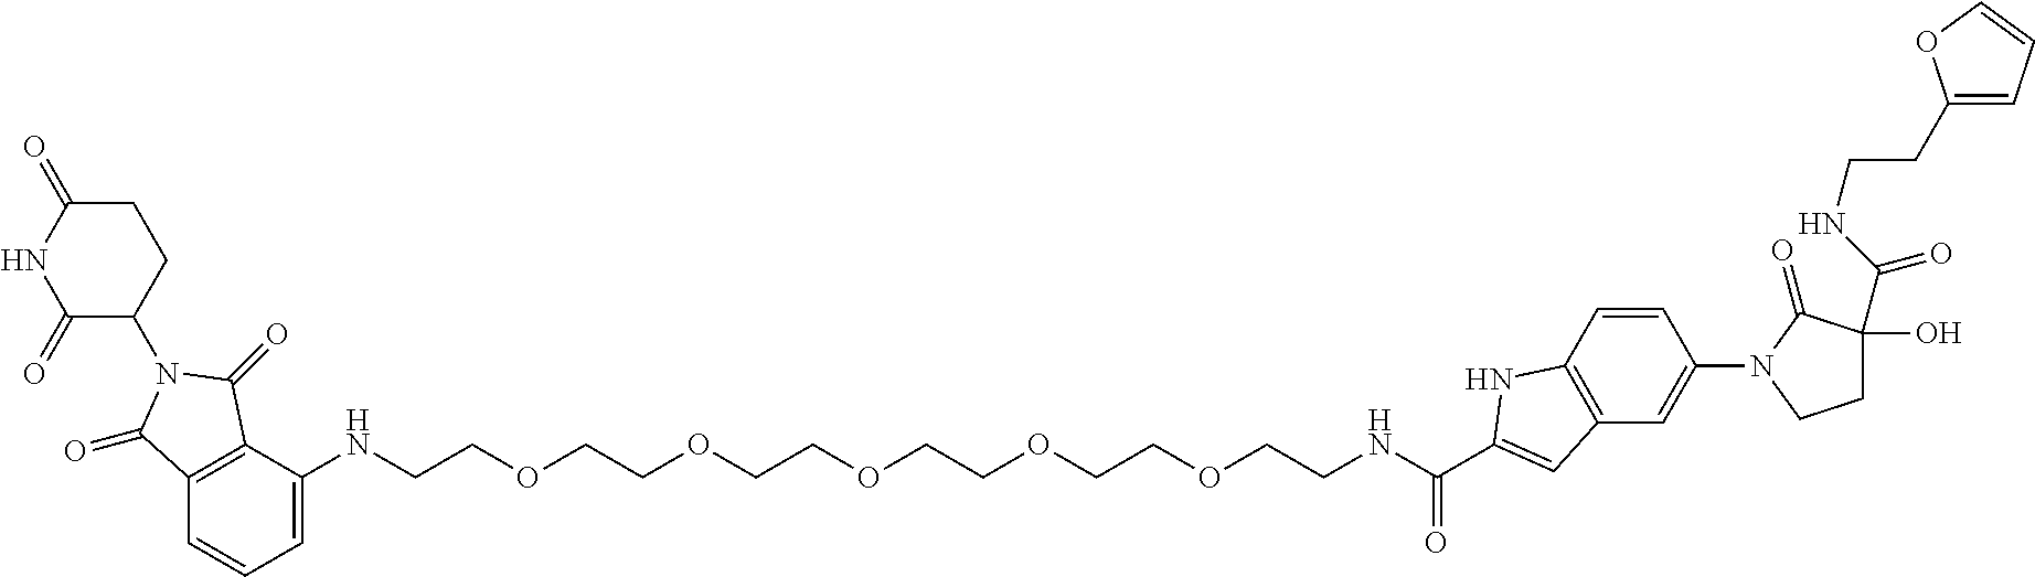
C12=C(C(NCCOCCOCCOCCOCCOCCNC(=O)C3=CC4=C(C=CC(N5C(=O)C(C(NCCC6=CC=CO6)=O)(O)CC5)=C4)N3)=CC=C1)C(=O)N(C1C(=O)NC(=O)CC1)C2=O
